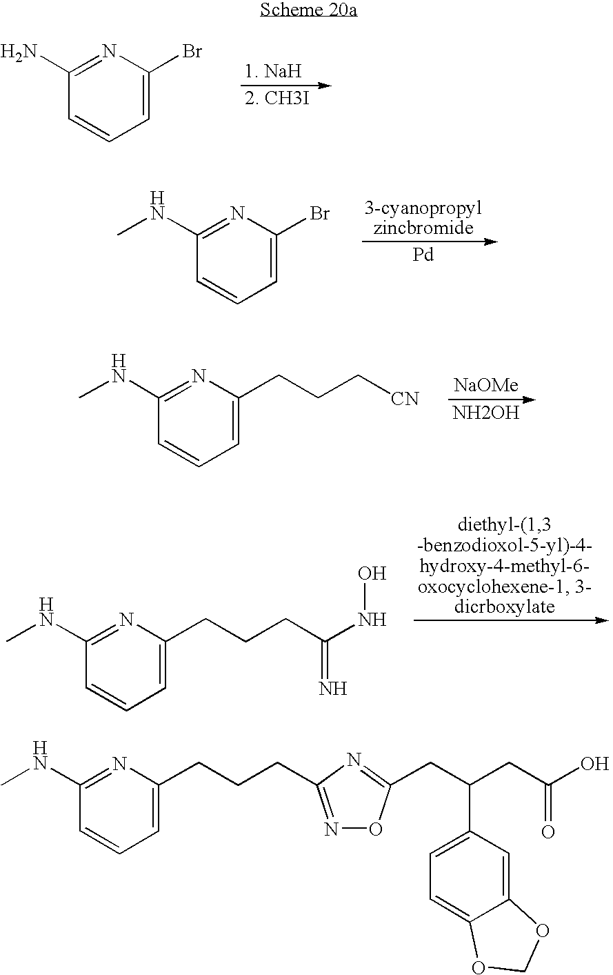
N1=C(N)C=CC=C1Br.N1=C(NC)C=CC=C1Br.[Pd].N1=C(NC)C=CC=C1CCC[CN].[NaOMe].[NH2OH].N1=C(NC)C=CC=C1CCCC(NO)=N.N1=C(NC)C=CC=C1CCCC1=NOC(CC(CC(O)=O)C2=CC=C3C(=C2)OCO3)=N1
